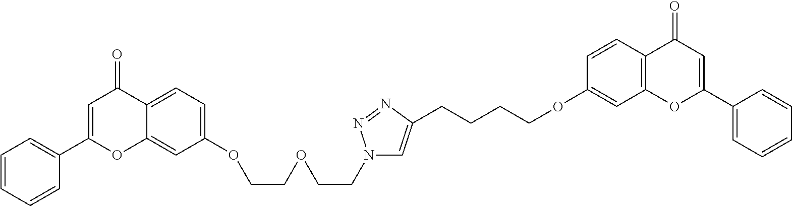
C1(C2=CC=CC=C2)=CC(=O)C2=CC=C(OCCOCCN3C=C(CCCCOC4=CC5=C(C=C4)C(=O)C=C(C4=CC=CC=C4)O5)N=N3)C=C2O1
